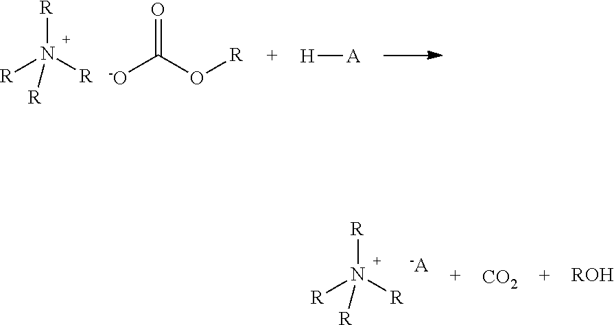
N([R])([R])([R])[R].O=C(O[R])[-O].[A][H].N([R])([R])([R])[R].[-A].[CO2].[ROH]
